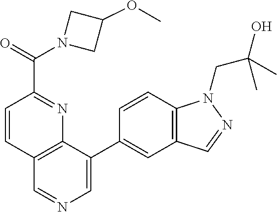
C12=C(C(C3=CC4=C(C=C3)N(CC(O)(C)C)N=C4)=CN=C1)N=C(C(N1CC(OC)C1)=O)C=C2
